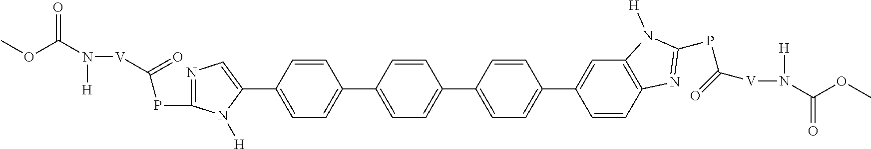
C1=CC(C2=CN=C(PC([V]N(C(OC)=O)[H])=O)N2[H])=CC=C1C1=CC=C(C2=CC=C(C3=CC4=C(C=C3)N=C(PC([V]N([H])C(OC)=O)=O)N4[H])C=C2)C=C1
